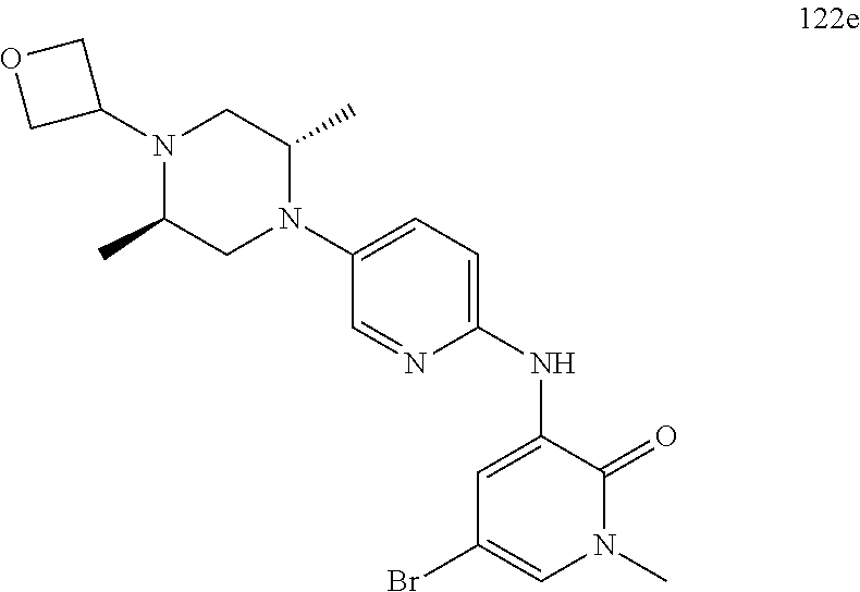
C1(N2C(C)CN(C3=CC=C(NC4=CC(Br)=CN(C)C4=O)N=C3)C(C)C2)COC1
